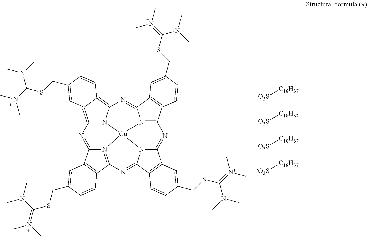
C12=C3C(=C4N1[Cu]15N6=C(C7=C(C6=N4)C=C(CSC(=N(C)C)N(C)C)C=C7)N=C4N1C(=NC1=N5C(=N2)C2=C1C=CC(CSC(=N(C)C)N(C)C)=C2)C1=C4C=C(CSC(N(C)C)=[N+](C)C)C=C1)C=CC(CSC(=N(C)C)N(C)C)=C3.[-O3S][C18H37].[-O3S][C18H37].[-O3S][C18H37].[-O3S][C18H37]
